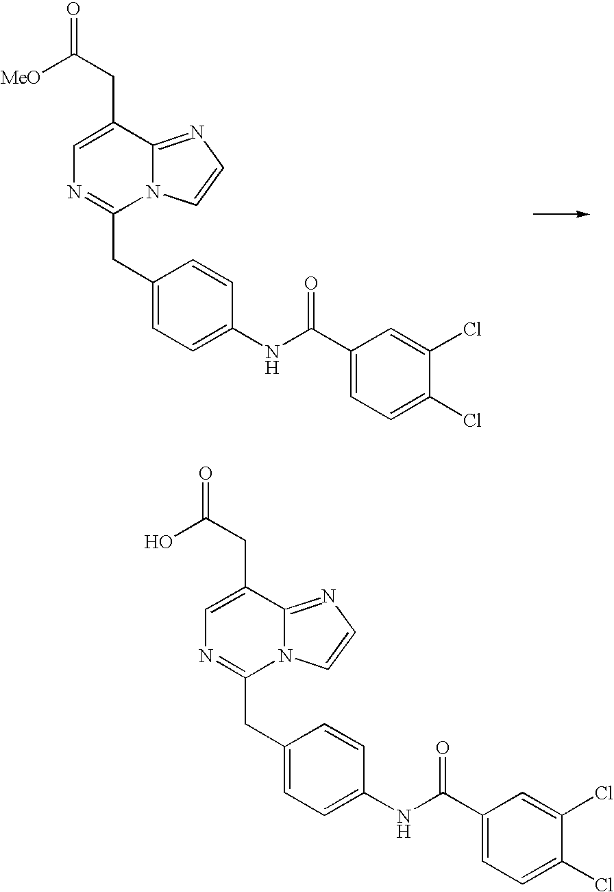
C1=C(CC(=O)[MeO])C2=NC=CN2C(CC2=CC=C(NC(C3=CC=C(Cl)C(Cl)=C3)=O)C=C2)=N1.C1=C(CC(=O)O)C2=NC=CN2C(CC2=CC=C(NC(C3=CC=C(Cl)C(Cl)=C3)=O)C=C2)=N1
